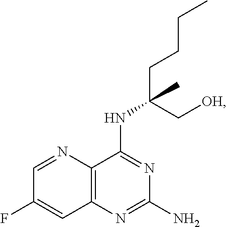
C12=C(N=C(N)N=C1NC(CCCC)(C[OH])C)C=C(F)C=N2
